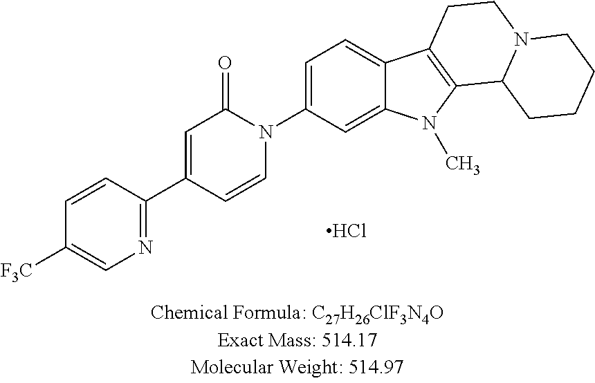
N1=C(C2=CC(=O)N(C3=CC=C4C(=C3)N(C)C3=C4CCN4C3CCCC4)C=C2)C=CC([F3C])=C1.Cl
